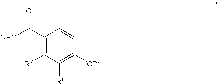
[OHC]C(C1=C([R7])C([R6])=C([OP7])C=C1)=O
